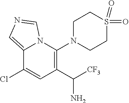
C12=CN=CN1C(N1CCS(=O)(=O)CC1)=C(C(N)[CF3])C=C2Cl
